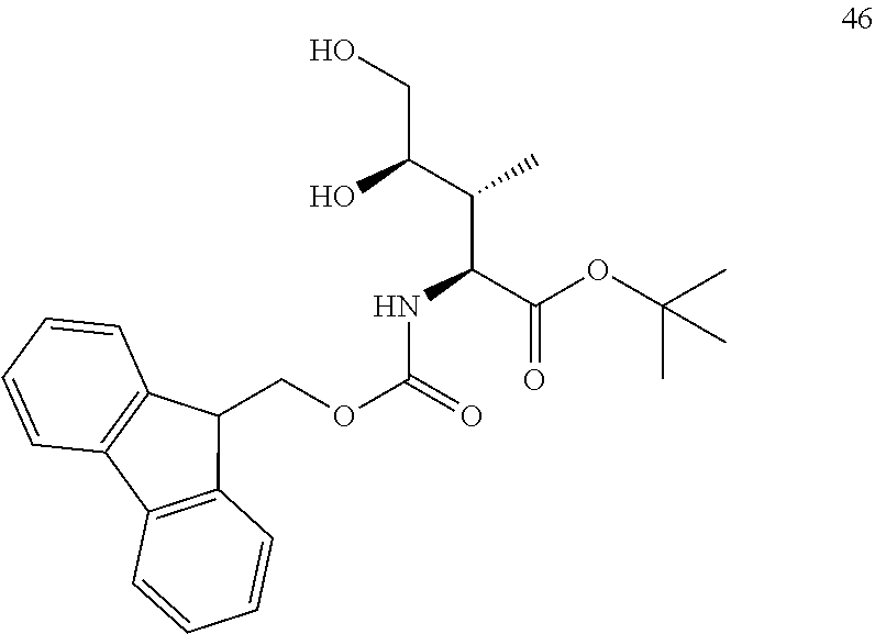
C(OC(NC(C(=O)OC(C)(C)C)C(C(O)CO)C)=O)C1C2=C(C3=C1C=CC=C3)C=CC=C2
